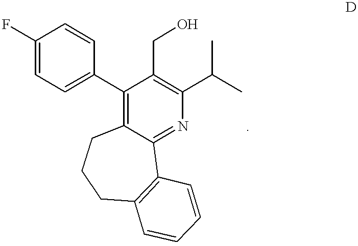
C1(F)=CC=C(C2=C3C(=NC(C(C)C)=C2CO)C2=C(CCC3)C=CC=C2)C=C1
